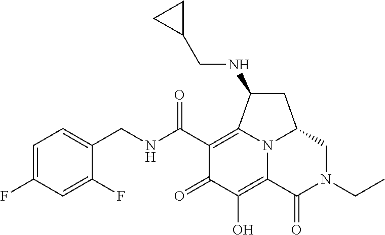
C1=C(F)C=C(F)C(CNC(C2=C3C(NCC4CC4)CC4CN(CC)C(=O)C(=C(O)C2=O)N34)=O)=C1
